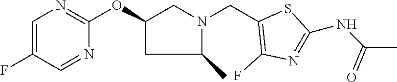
C1=C(F)C=NC(OC2CN(CC3=C(F)N=C(NC(C)=O)S3)C(C)C2)=N1
